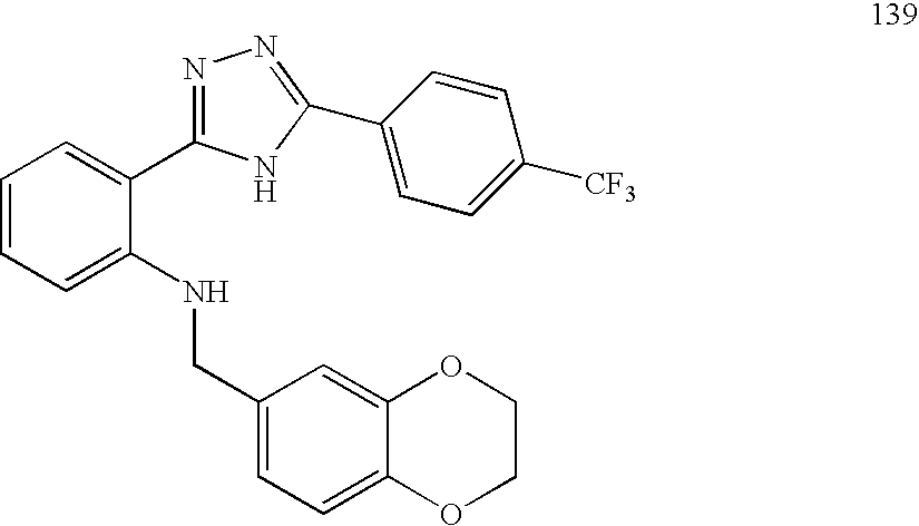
C1=CC=C(NCC2=CC=C3C(=C2)OCCO3)C(C2=NN=C(C3=CC=C([CF3])C=C3)N2)=C1
